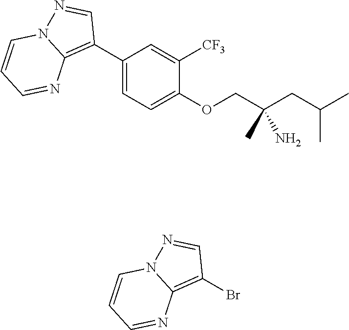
C1(C2=C3N(N=C2)C=CC=N3)=CC=C(OCC(CC(C)C)(C)N)C([CF3])=C1.BrC1=C2N(N=C1)C=CC=N2
